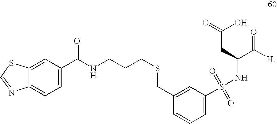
C1=C(C(NCCCSCC2=CC(S(NC(C(=O)[H])CC(=O)O)(=O)=O)=CC=C2)=O)C=C2C(=C1)N=CS2
